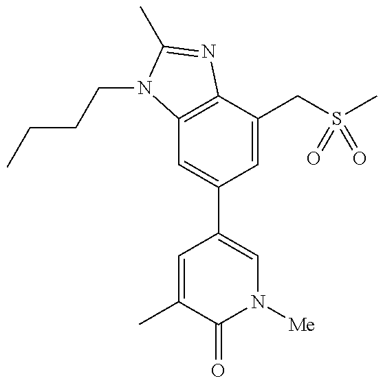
C12=C(C(CS(C)(=O)=O)=CC(C3=CN([Me])C(=O)C(C)=C3)=C1)N=C(C)N2CCCC
